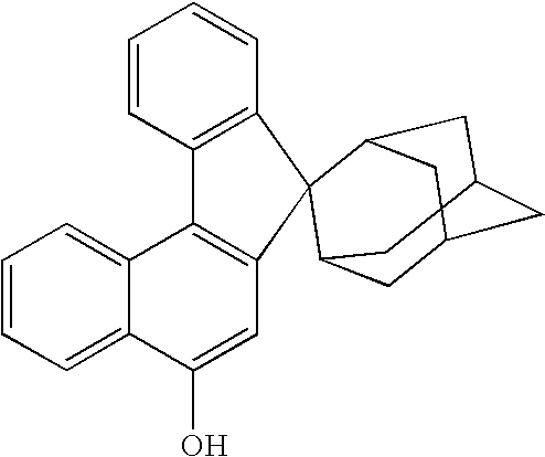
C1=CC2=C(C=C1)C1(C3=C2C2=CC=CC=C2C(O)=C3)C2CC3CC(CC1C3)C2
